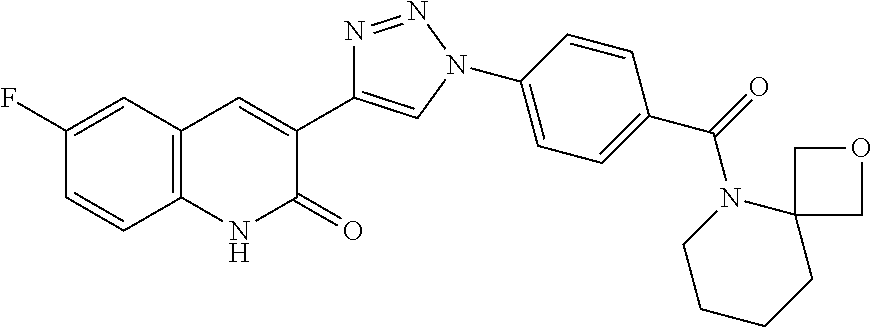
C12=C(C=C(F)C=C1)C=C(C1=CN(C3=CC=C(C(=O)N4CCCCC45COC5)C=C3)N=N1)C(=O)N2
